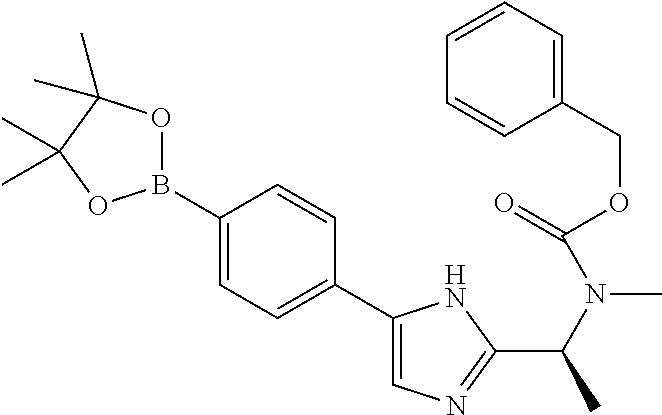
C1(B2OC(C)(C)C(C)(C)O2)=CC=C(C2=CN=C(C(N(C(=O)OCC3=CC=CC=C3)C)C)N2)C=C1
